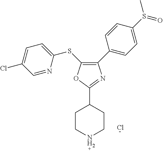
C1(C2=CC=C(S(C)=O)C=C2)=C(SC2=CC=C(Cl)C=N2)OC(C2CCNCC2)=N1.Cl
